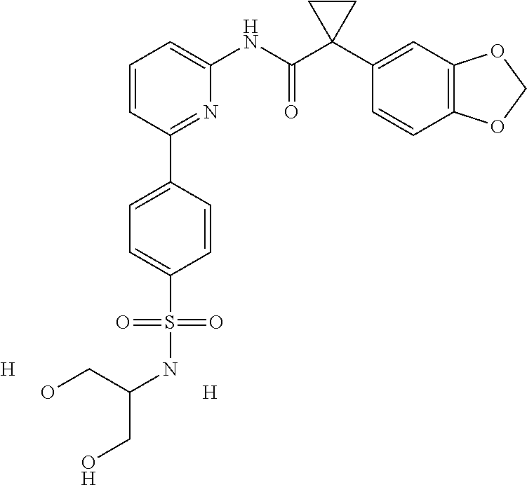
C1=CC(C2=CC=C(S(=O)(=O)NC(CO)CO)C=C2)=NC(NC(C2(C3=CC4=C(C=C3)OCO4)CC2)=O)=C1.[H].[H]
